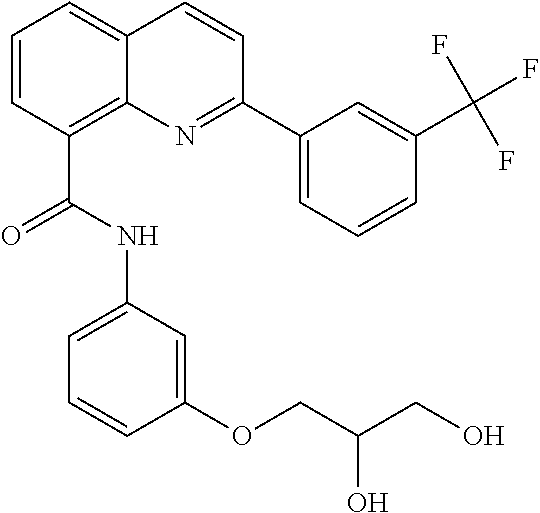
C1=CC(C(NC2=CC=CC(OCC(CO)O)=C2)=O)=C2C(=C1)C=CC(C1=CC=CC(C(F)(F)F)=C1)=N2
